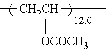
C[CH2CH](C)[OCOCH3]
